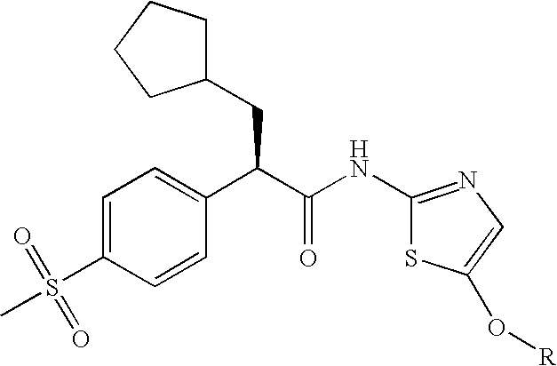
C1=C(S(C)(=O)=O)C=CC(C(C(NC2=NC=C(O[R])S2)=O)CC2CCCC2)=C1
